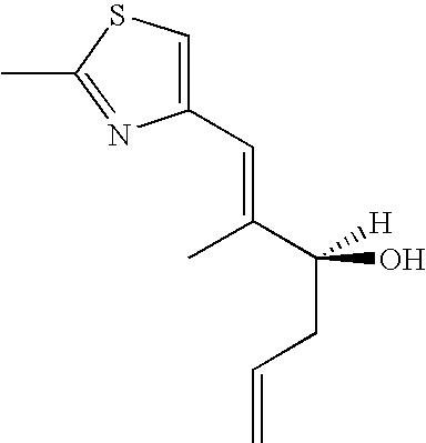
C1(C=C(C)C(CC=C)(O)[H])=CSC(C)=N1
